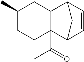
C1(C)CCC2(C(=O)C)C(C1)C1C=CC2C1
